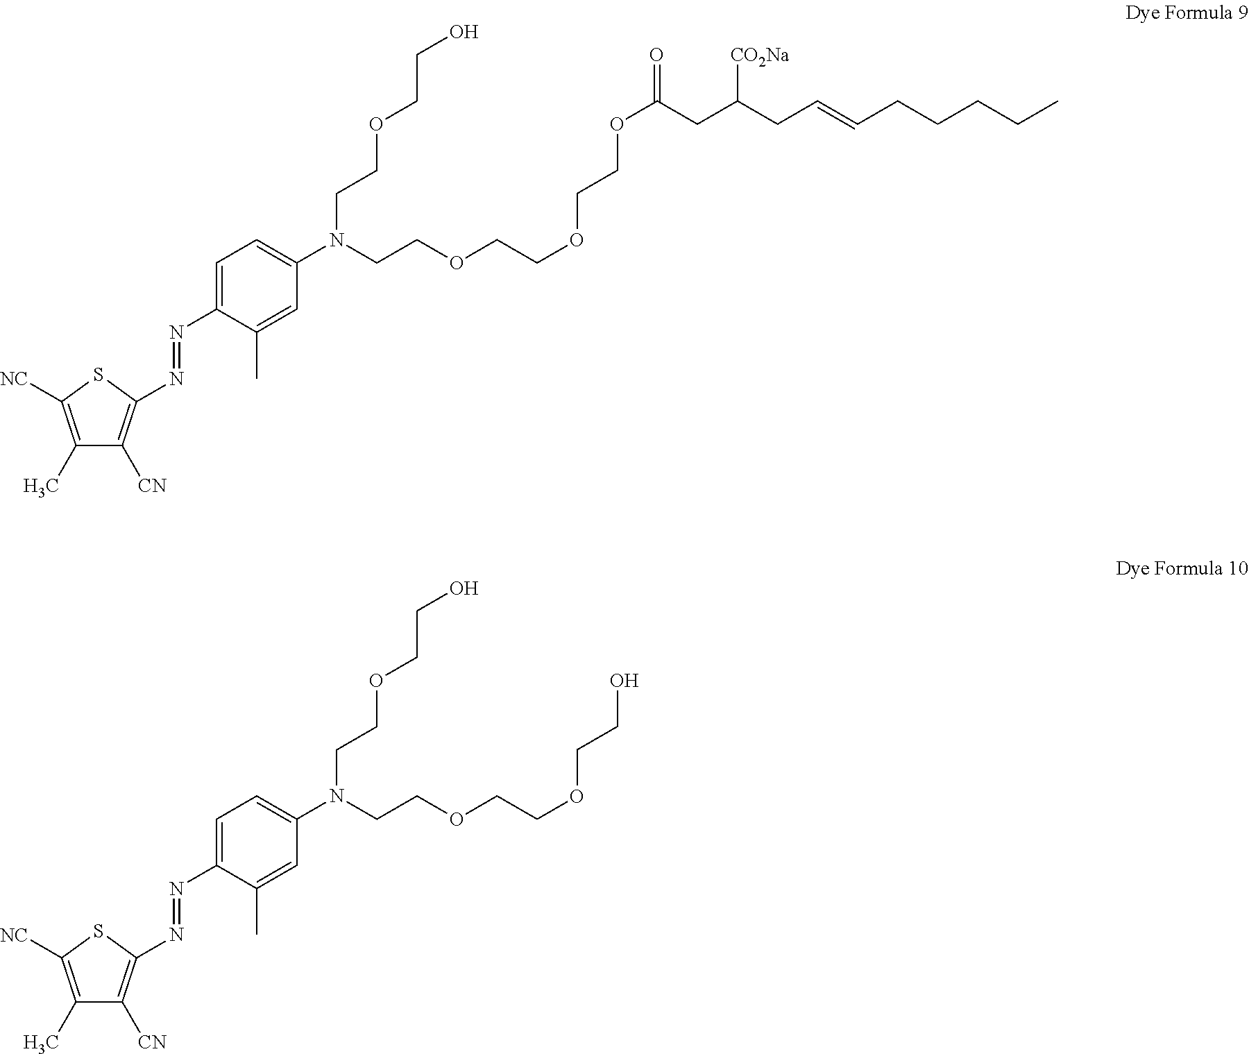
C1(C)=C([NC])SC(N=NC2=CC=C(N(CCOCCO)CCOCCOCCO)C=C2C)=C1[CN].C1(C)=C([NC])SC(N=NC2=CC=C(N(CCOCCO)CCOCCOCCOC(CC([CO2Na])CC=CCCCCC)=O)C=C2C)=C1[CN]
